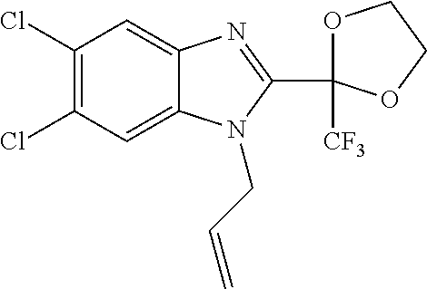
C1(Cl)=C(Cl)C=C2C(=C1)N=C(C1([CF3])OCCO1)N2CC=C
